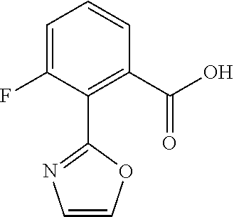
C1(F)=CC=CC(C(O)=O)=C1C1=NC=CO1
